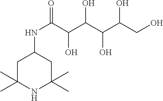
C1C(C)(C)NC(C)(C)CC1NC(C(C(C(C(CO)O)O)O)O)=O
